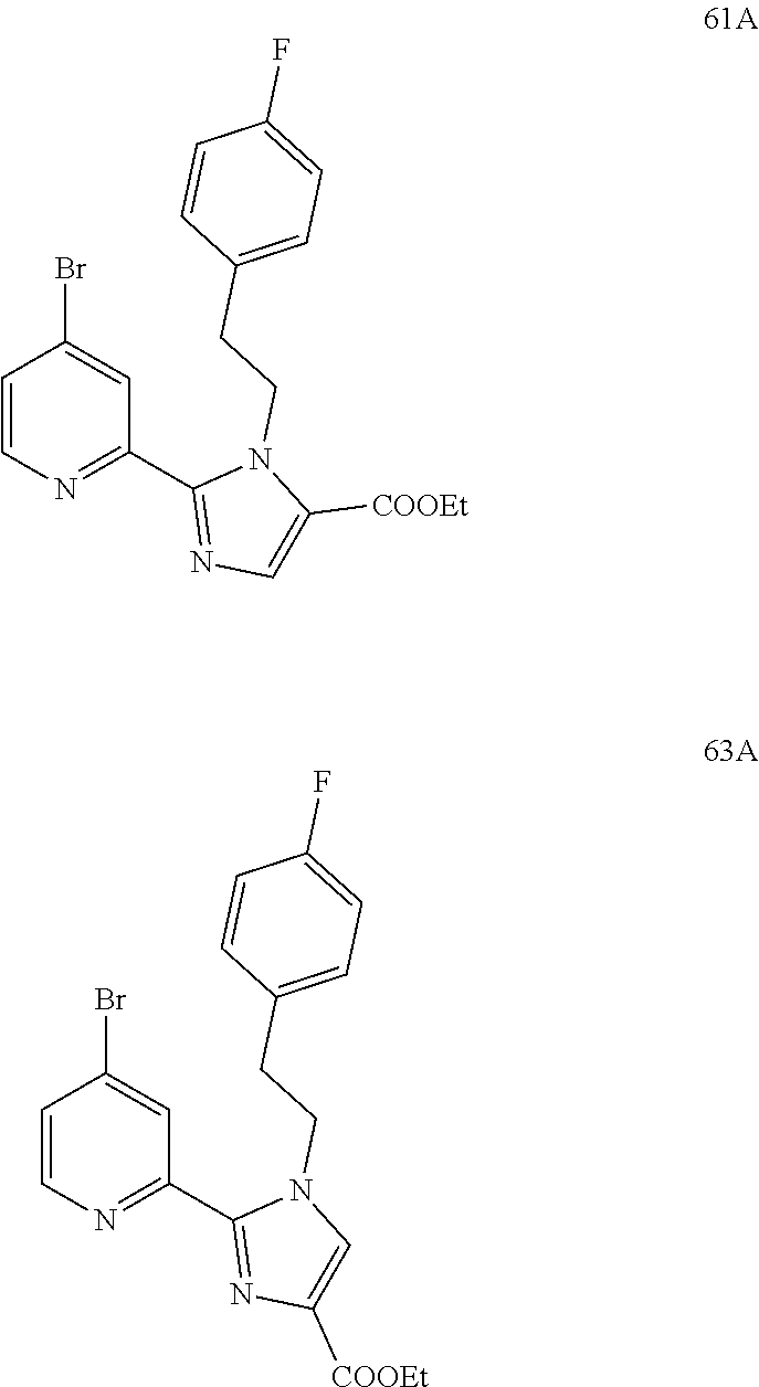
C1=CN=C(C2=NC=C([COOEt])N2CCC2=CC=C(F)C=C2)C=C1Br.C1=CN=C(C2=NC([COOEt])=CN2CCC2=CC=C(F)C=C2)C=C1Br
